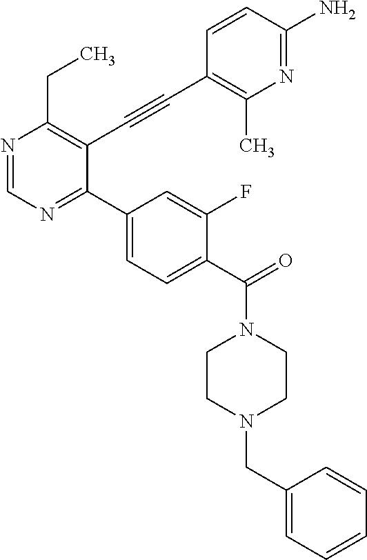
N1=CN=C(C2=CC=C(C(=O)N3CCN(CC4=CC=CC=C4)CC3)C(F)=C2)C(C#CC2=C(C)N=C(N)C=C2)=C1CC
